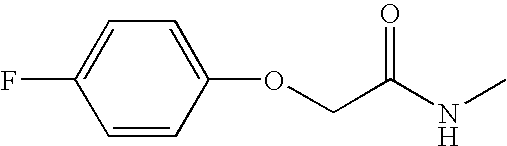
C1=CC(OCC(=O)NC)=CC=C1F
